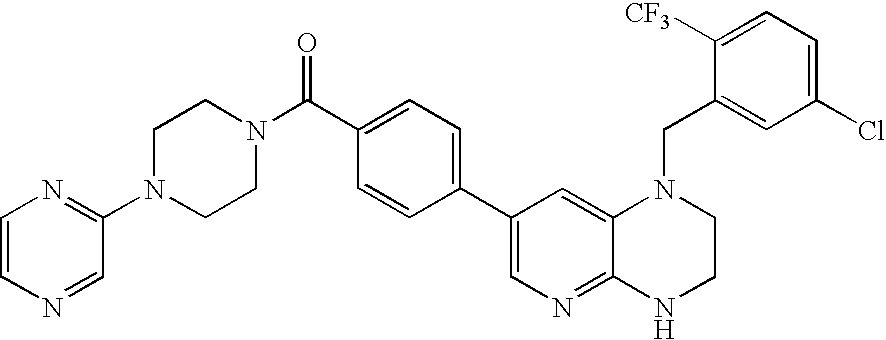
C1=C(C(N2CCN(C3=NC=CN=C3)CC2)=O)C=CC(C2=CN=C3C(=C2)N(CC2=CC(Cl)=CC=C2[CF3])CCN3)=C1
